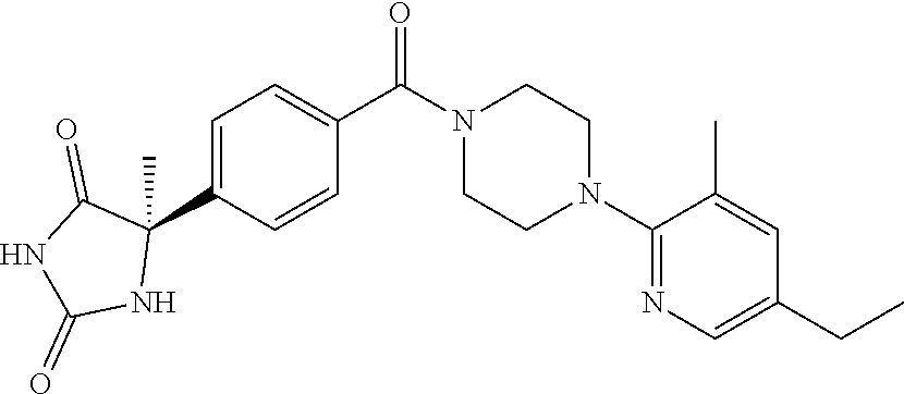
C1(N2CCN(C(C3=CC=C(C4(C)C(=O)NC(=O)N4)C=C3)=O)CC2)=NC=C(CC)C=C1C
